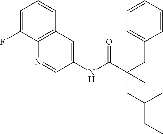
C1=C(F)C2=C(C=C1)C=C(NC(=O)C(CC(CC)C)(CC1=CC=CC=C1)C)C=N2
